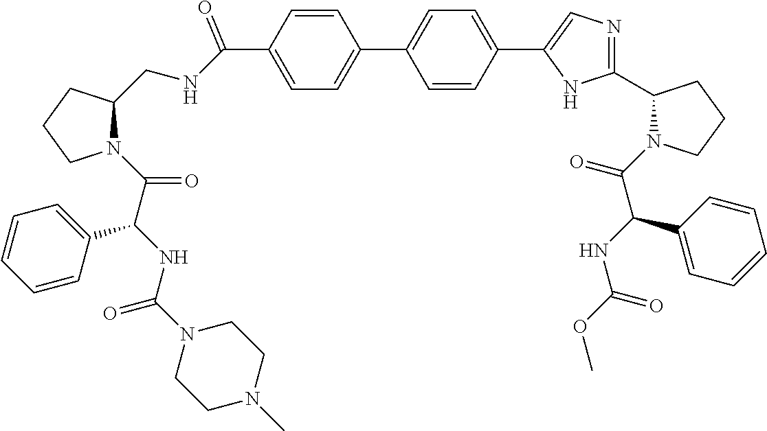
C1=CC(C(NCC2N(C(C(NC(N3CCN(C)CC3)=O)C3=CC=CC=C3)=O)CCC2)=O)=CC=C1C1=CC=C(C2=CN=C(C3N(C(C(NC(OC)=O)C4=CC=CC=C4)=O)CCC3)N2)C=C1
